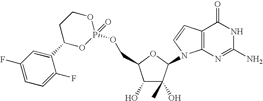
C1(O)C(O)(C)C(N2C3=C(C=C2)C(=O)NC(N)=N3)OC1COP1(=O)OCCC(C2=CC(F)=CC=C2F)O1
